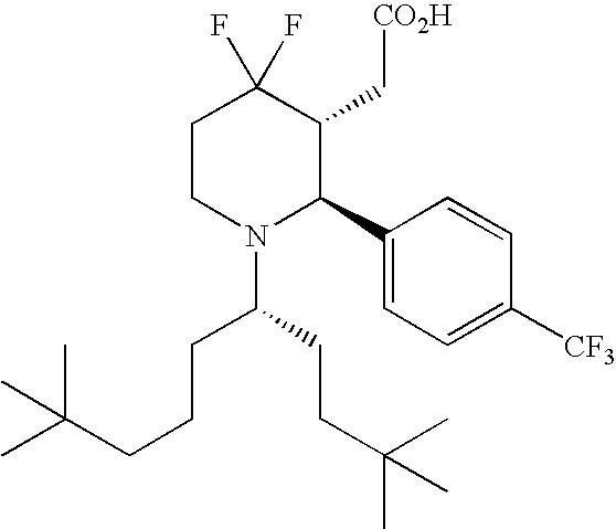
C1CN(C(CCC(C)(C)C)CCCC(C)(C)C)C(C2=CC=C([CF3])C=C2)C(C[CO2H])C1(F)F
